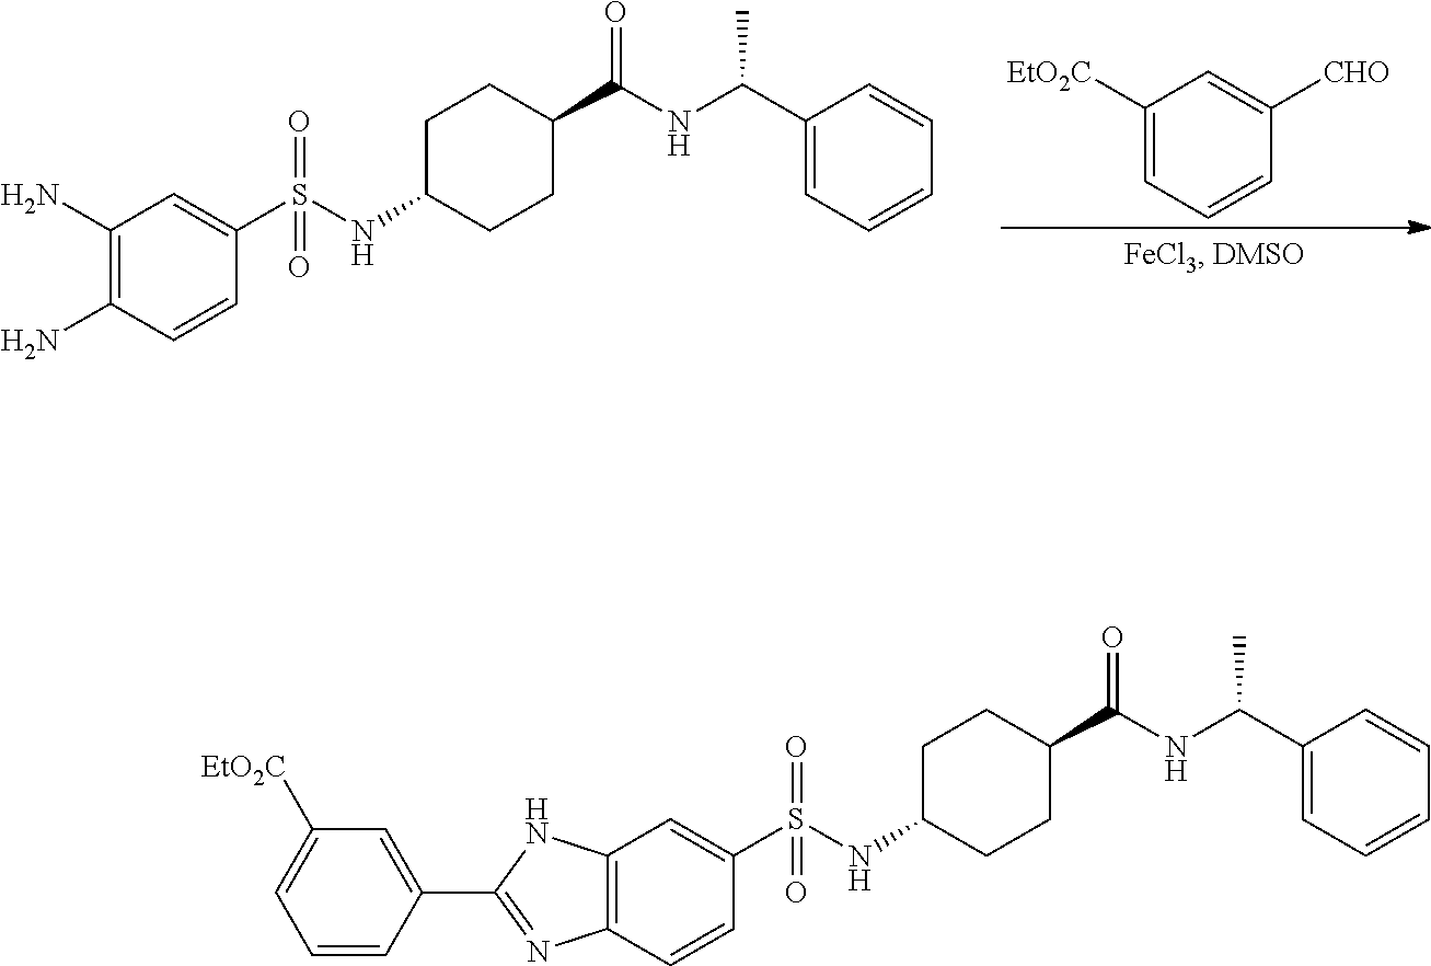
C1(N)=C(N)C=CC(S(NC2CCC(C(NC(C3=CC=CC=C3)C)=O)CC2)(=O)=O)=C1.C1([EtO2C])=CC=CC([CHO])=C1.C12=C(C=CC(S(NC3CCC(C(NC(C4=CC=CC=C4)C)=O)CC3)(=O)=O)=C1)N=C(C1=CC([EtO2C])=CC=C1)N2
